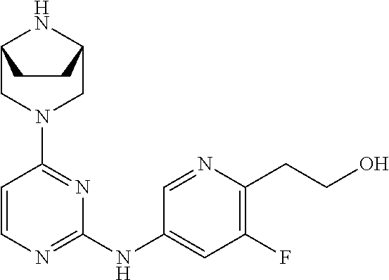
C12CN(C3=NC(NC4=CC(F)=C(CCO)N=C4)=NC=C3)CC(N1)CC2
